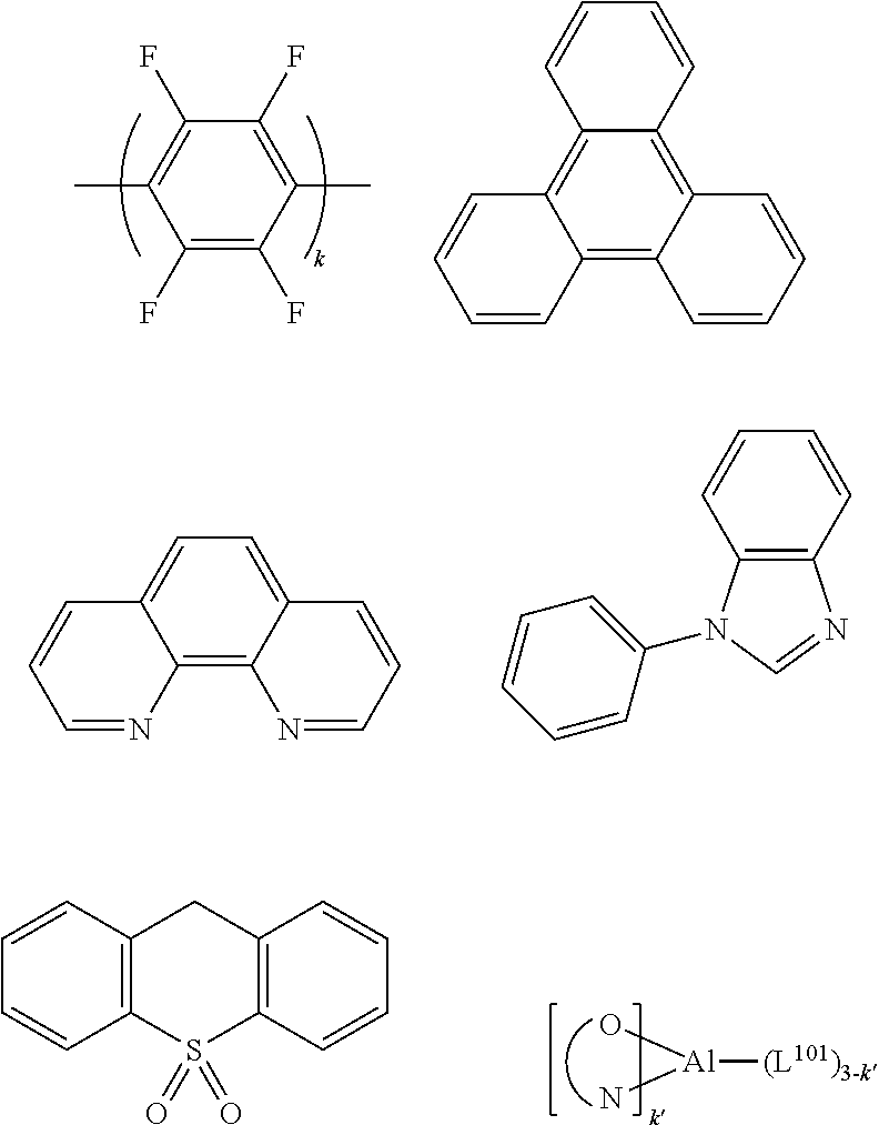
C1(F)=C(F)C(C)=C(F)C(F)=C1C.C12=C3C(=C4C(=C1C=CC=C2)C=CC=C4)C=CC=C3.C12=C3C(=CC=C1C=CC=N2)C=CC=N3.C12=C(C=CC=C1)N=CN2C1=CC=CC=C1.[Al](N)(O)[(L101)3-k].C12=C(C=CC=C1)CC1=C(S2(=O)=O)C=CC=C1
